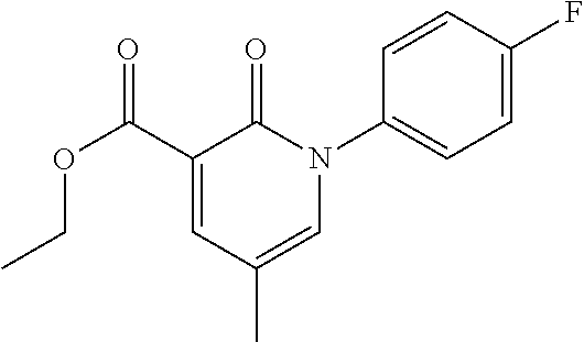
C1=CC(N2C(=O)C(C(OCC)=O)=CC(C)=C2)=CC=C1F
